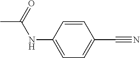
C1(NC(=O)C)=CC=C(C#N)C=C1
